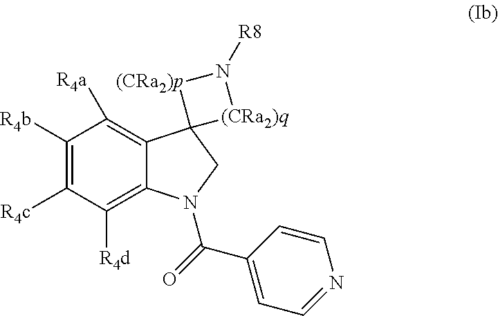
C12=C([R4a])C([R4b])=C([R4c])C([R4d])=C1N(C(C1=CC=NC=C1)=O)CC21[(CRa2)p]N([R8])[(CRa2)q]1
